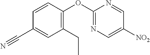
C1(C#N)=CC(CC)=C(OC2=NC=C([NO2])C=N2)C=C1
